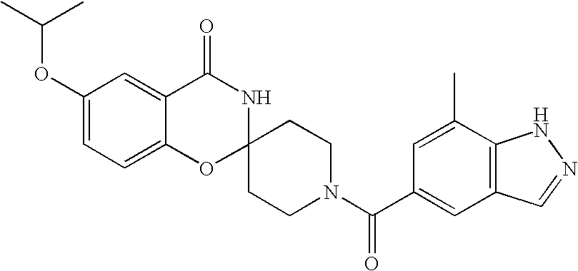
C1(OC(C)C)=CC=C2C(=C1)C(=O)NC1(O2)CCN(C(C2=CC3=C(C(C)=C2)NN=C3)=O)CC1
